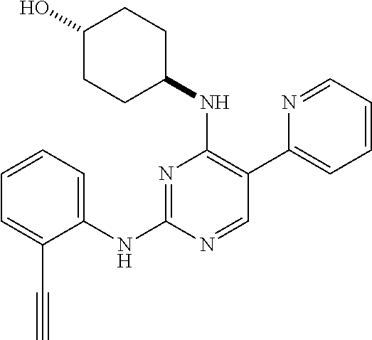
N1=C(NC2=CC=CC=C2C#C)N=CC(C2=CC=CC=N2)=C1NC1CCC(O)CC1
